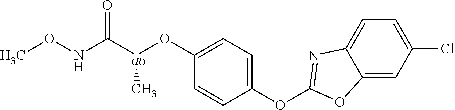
C1(OC2=NC3=CC=C(Cl)C=C3O2)=CC=C(O[(R)](C(NOC)=O)C)C=C1
